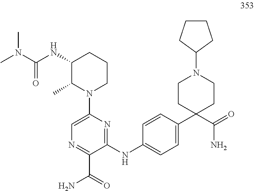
C1=C(N2CCCC(NC(N(C)C)=O)C2C)N=C(NC2=CC=C(C3(C(N)=O)CCN(C4CCCC4)CC3)C=C2)C(C(=O)N)=N1
